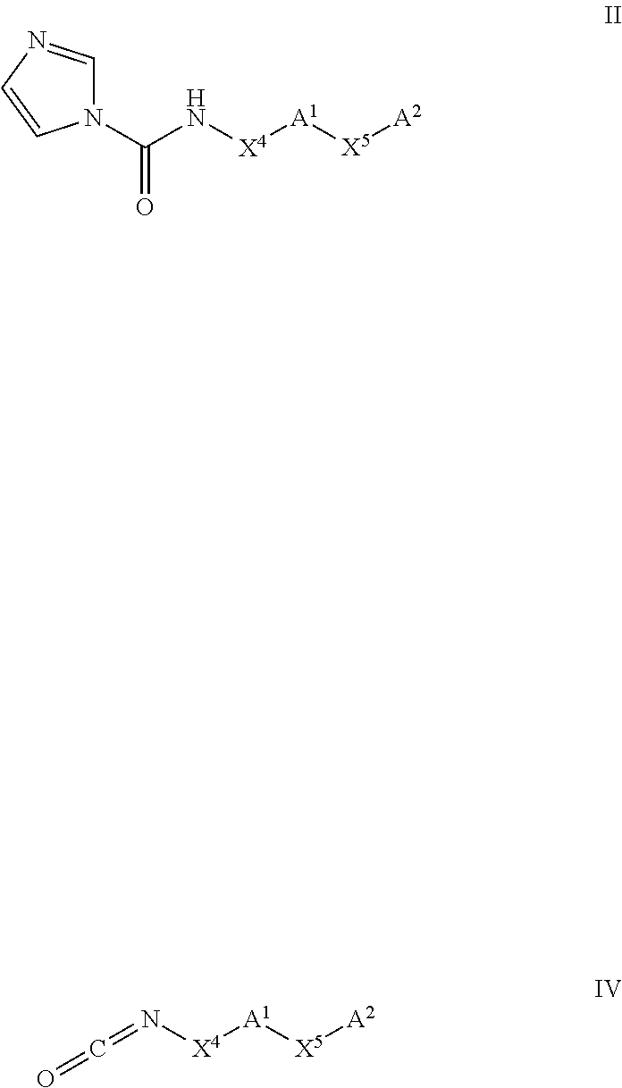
[X4]([A1][X5][A2])N=C=O.C1=NC=CN1C(N[X4][A1][X5][A2])=O
